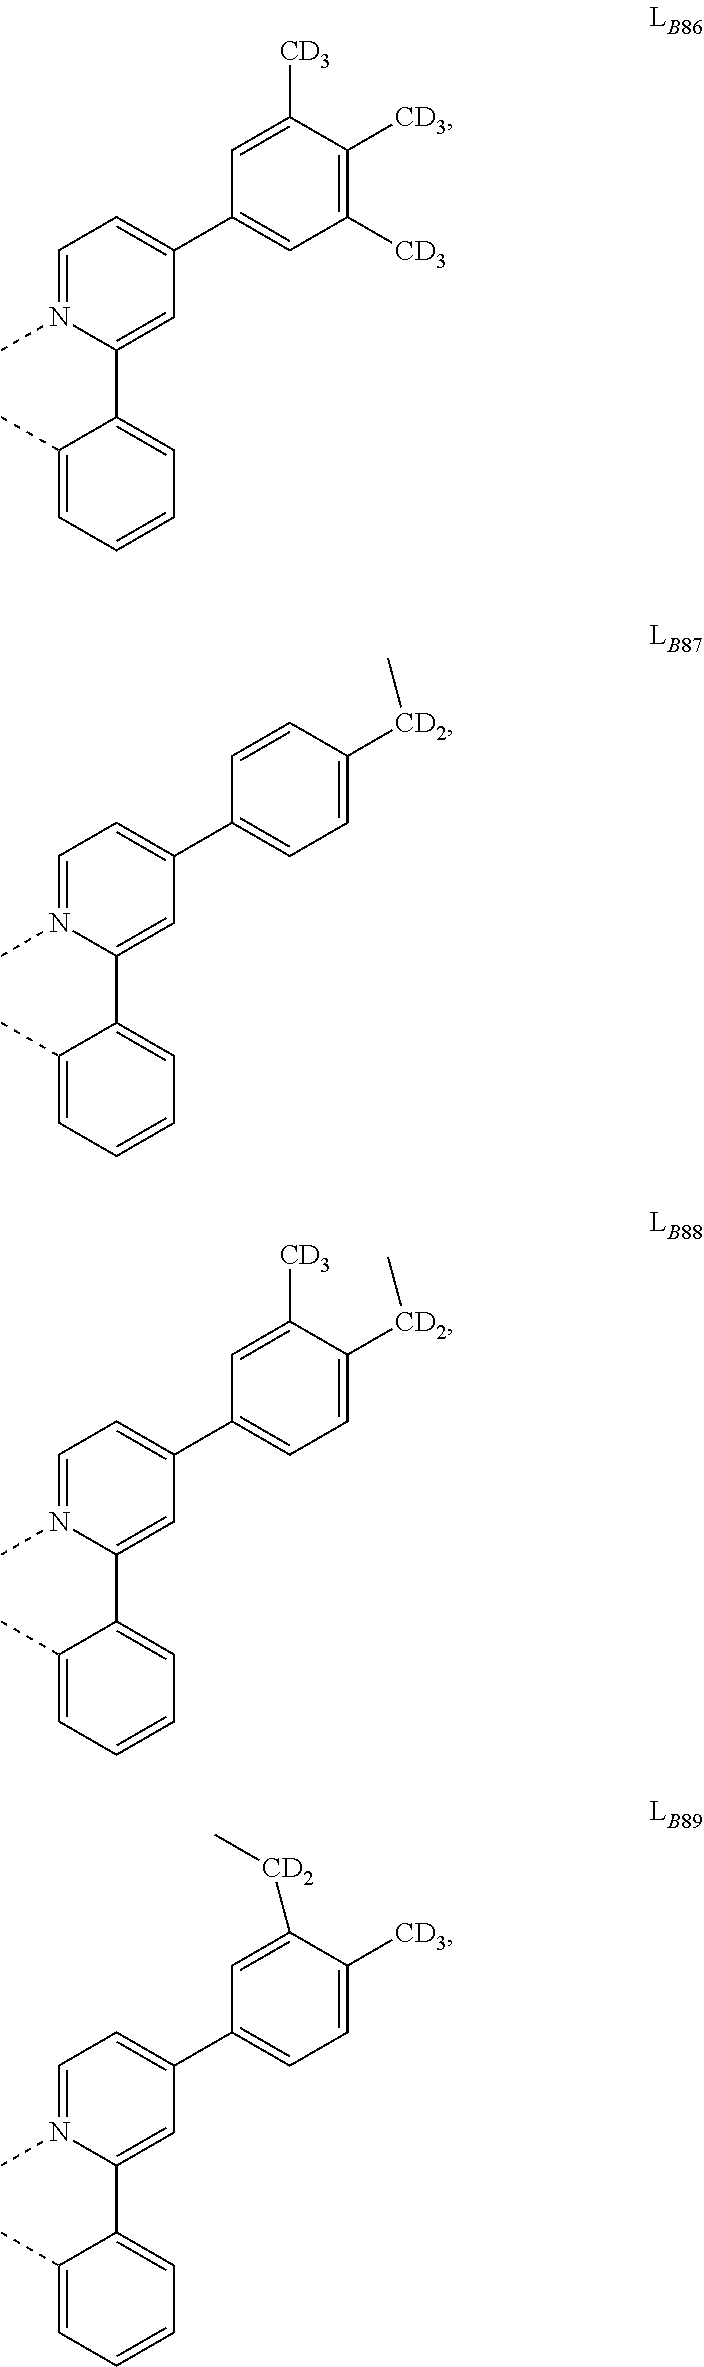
C1(C)=CC=CC=C1C1=CC(C2=CC([CD3])=C([CD3])C([CD3])=C2)=CC=N1C.C1(C)=CC=CC=C1C1=CC(C2=CC=C([CD2]C)C=C2)=CC=N1C.C1(C)=CC=CC=C1C1=CC(C2=CC=C([CD2]C)C([CD3])=C2)=CC=N1C.C1(C)=CC=CC=C1C1=CC(C2=CC=C([CD3])C([CD2]C)=C2)=CC=N1C
